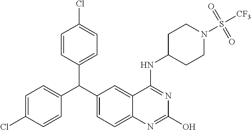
C1=C(Cl)C=CC(C(C2=CC=C3C(=C2)C(NC2CCN(S([CF3])(=O)=O)CC2)=NC(O)=N3)C2=CC=C(Cl)C=C2)=C1
